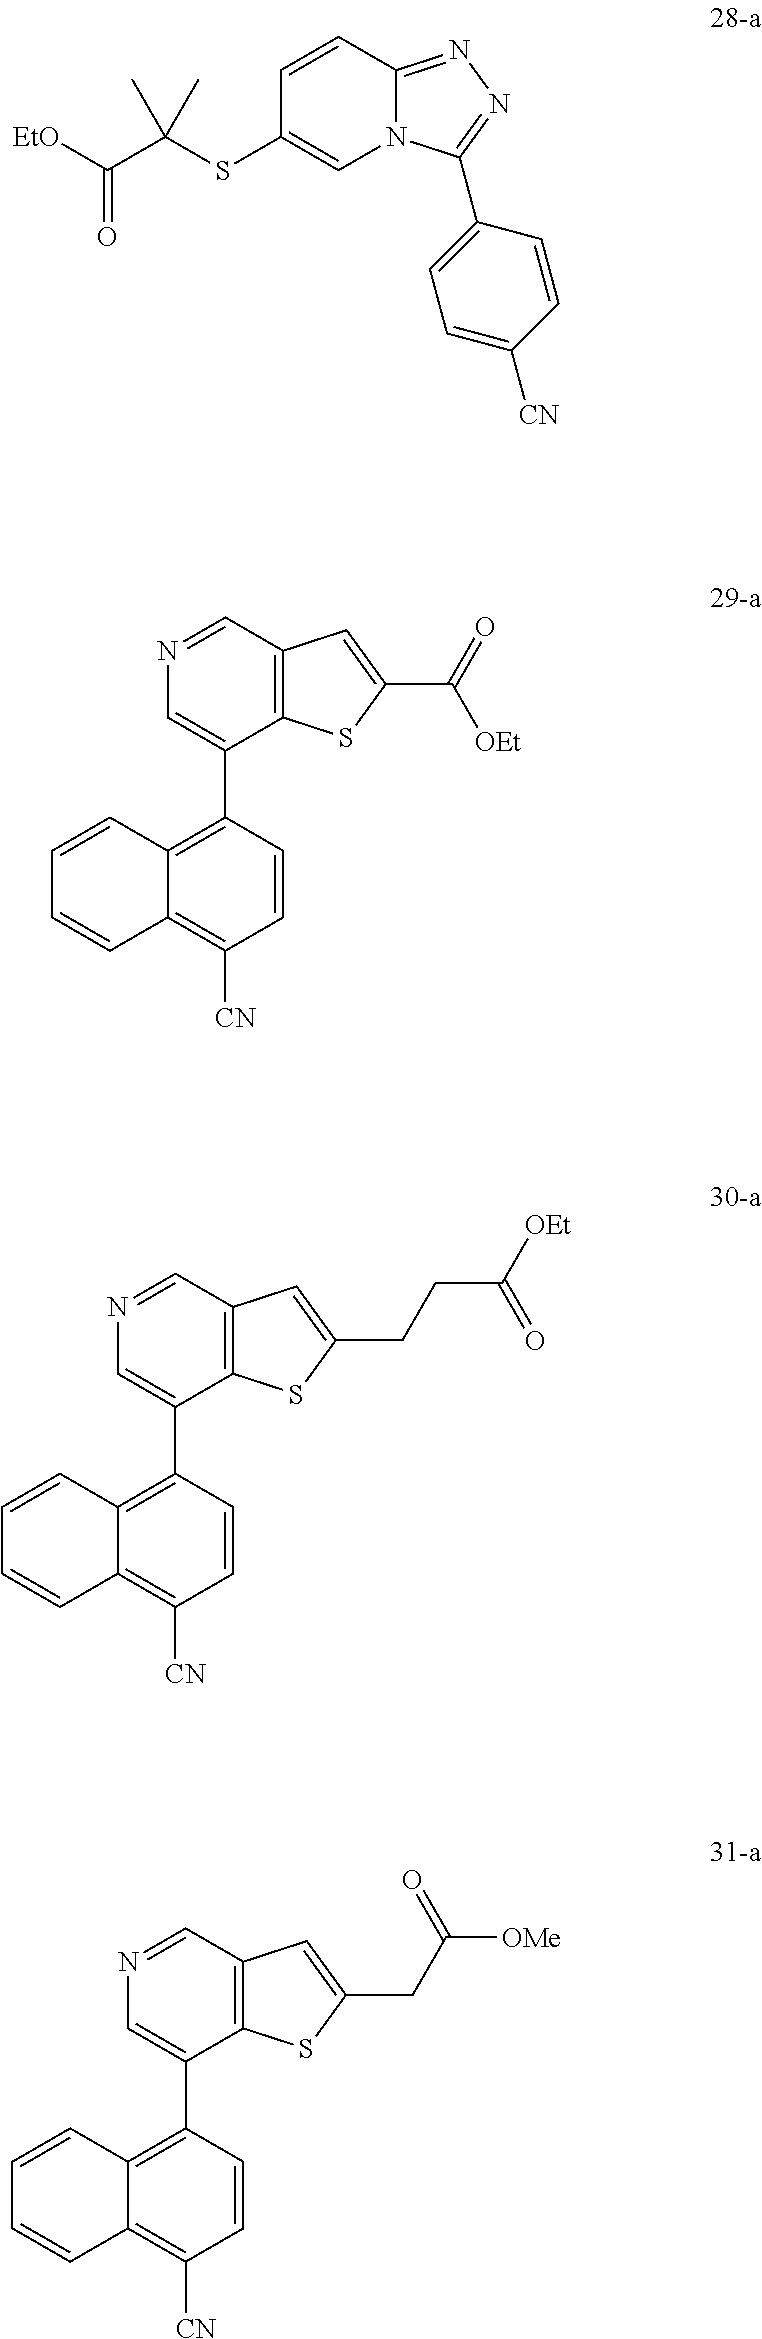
N12C(=NN=C1C1=CC=C([CN])C=C1)C=CC(SC(C([EtO])=O)(C)C)=C2.C12=C(C=NC=C1C1=C3C(=C([CN])C=C1)C=CC=C3)C=C(C(=O)[OEt])S2.C12=C(C=NC=C1C1=C3C(=C([CN])C=C1)C=CC=C3)C=C(CCC([OEt])=O)S2.C12=C(C=NC=C1C1=C3C(=C([CN])C=C1)C=CC=C3)C=C(CC([OMe])=O)S2
